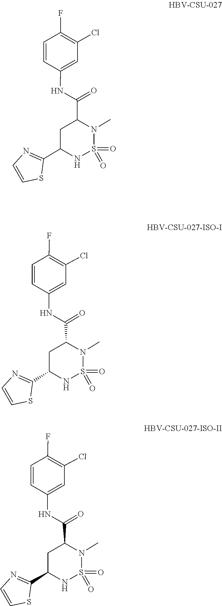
S1(=O)(=O)NC(C2=NC=CS2)CC(C(NC2=CC(Cl)=C(F)C=C2)=O)N1C.O=S1(=O)N(C)C(C(NC2=CC(Cl)=C(F)C=C2)=O)CC(C2=NC=CS2)N1.O=S1(=O)N(C)C(C(NC2=CC(Cl)=C(F)C=C2)=O)CC(C2=NC=CS2)N1
